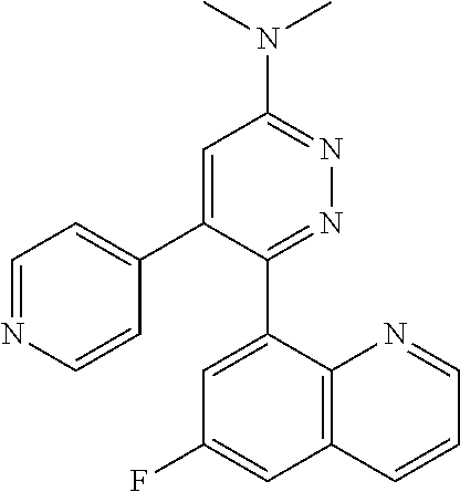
C1=NC=CC(C2=CC(N(C)C)=NN=C2C2=CC(F)=CC3=C2N=CC=C3)=C1
